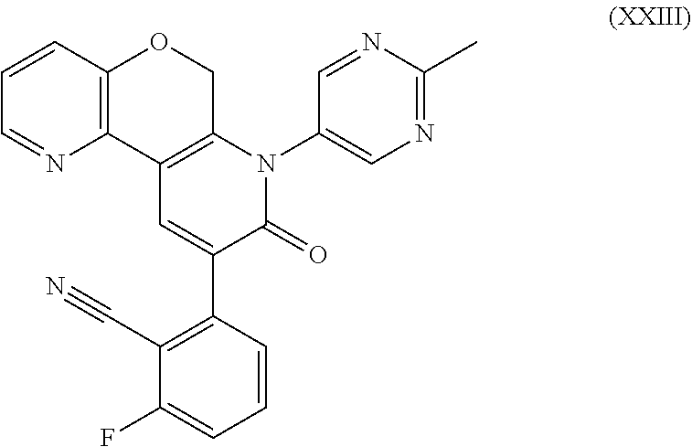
C12=C(COC3=C1N=CC=C3)N(C1=CN=C(C)N=C1)C(=O)C(C1=C(C#N)C(F)=CC=C1)=C2
